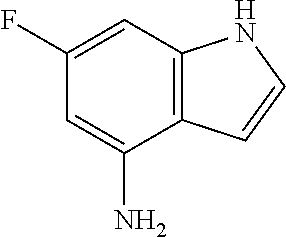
C1=C(N)C2=C(C=C1F)NC=C2
